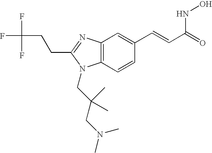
C12=C(N=C(CCC(F)(F)F)N1CC(CN(C)C)(C)C)C=C(C=CC(=O)NO)C=C2
